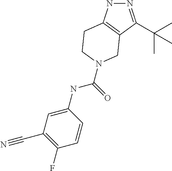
N1=C(C(C)(C)C)C2=C(N1)CCN(C(NC1=CC(C#N)=C(F)C=C1)=O)C2
